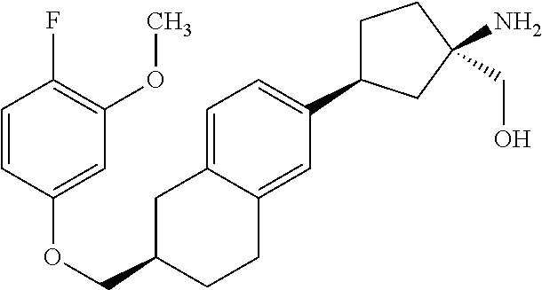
C1=C2C(=CC(C3CCC(CO)(N)C3)=C1)CCC(COC1=CC(OC)=C(F)C=C1)C2
